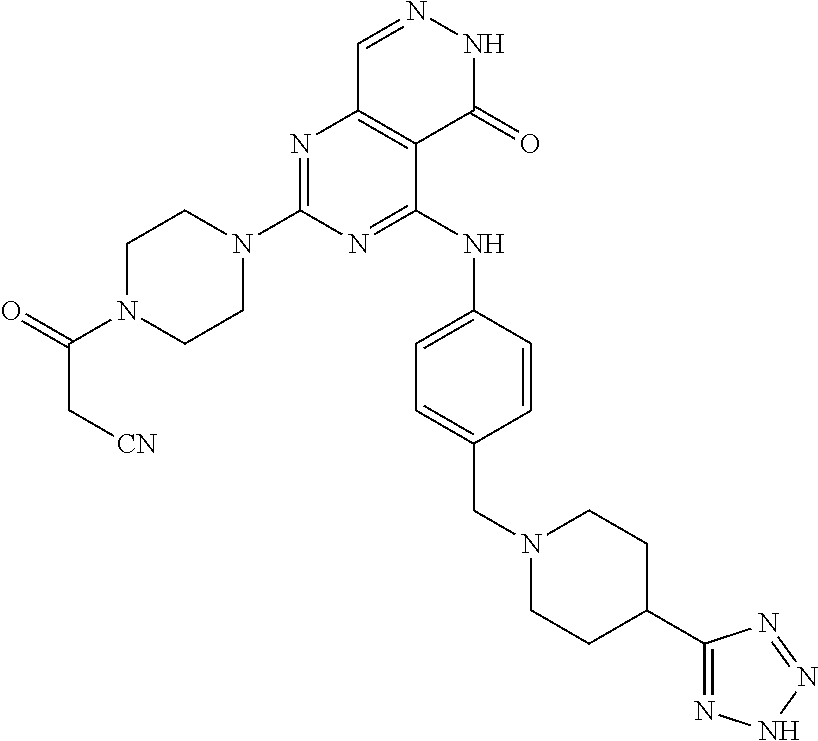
N1=C(N2CCN(C(=O)C[CN])CC2)N=C(NC2=CC=C(CN3CCC(C4=NNN=N4)CC3)C=C2)C2=C1C=NNC2=O
